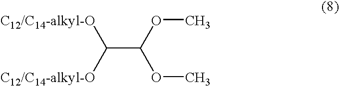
C(C(OC)OC)([C12/C14-alkyl-O])[C12/C14-alkyl-O]
